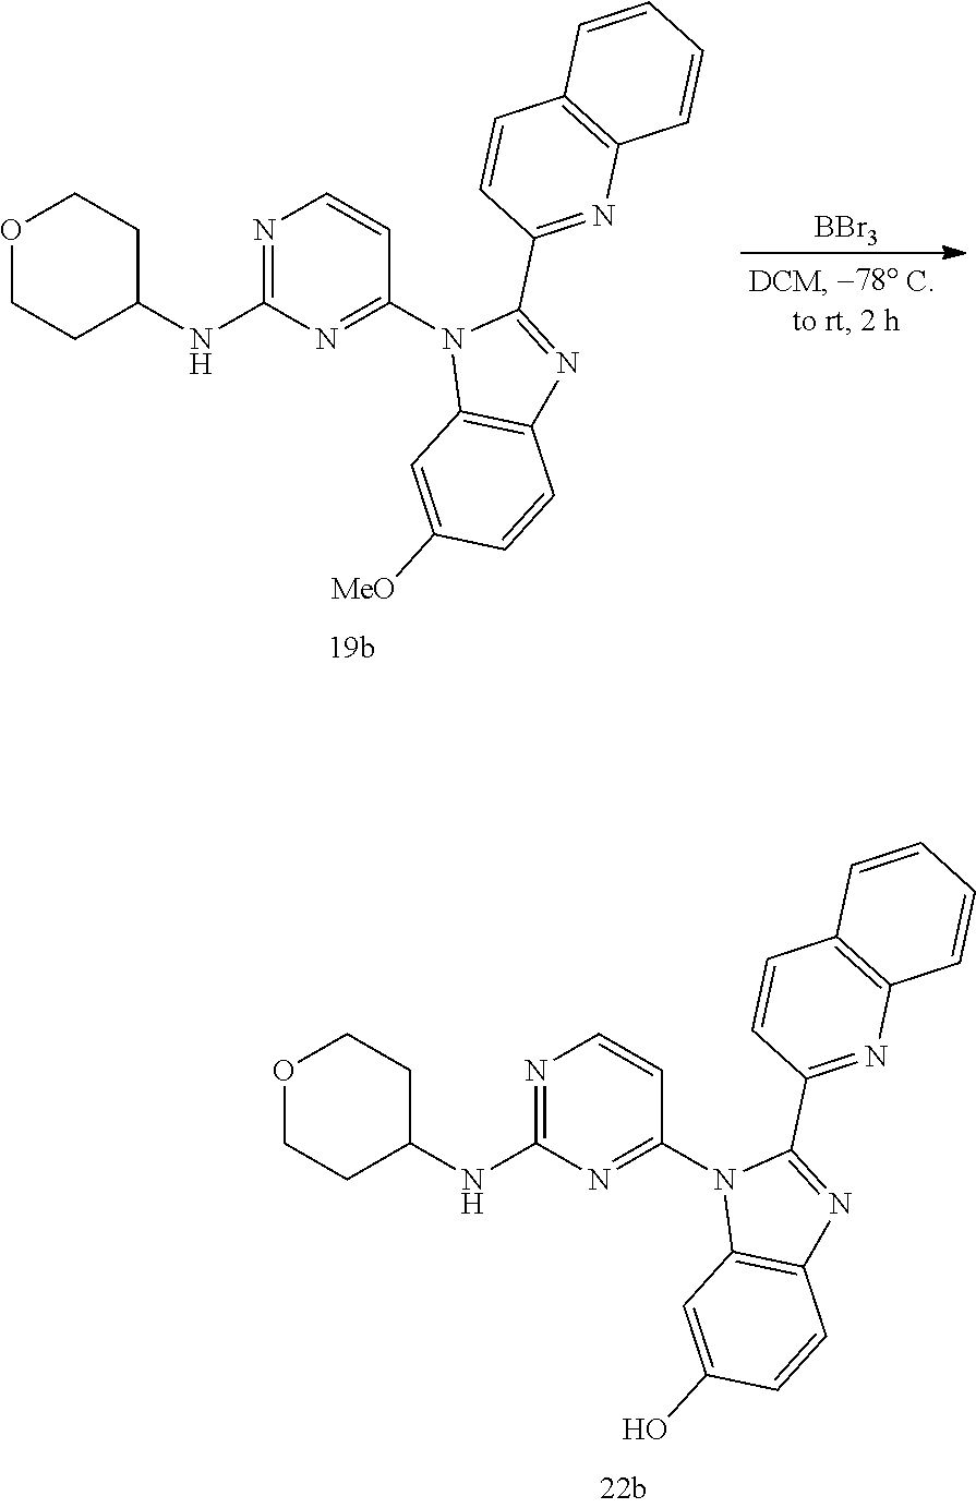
O1CCC(NC2=NC=CC(N3C4=C(N=C3C3=NC5=C(C=C3)C=CC=C5)C=CC(O)=C4)=N2)CC1.O1CCC(NC2=NC=CC(N3C4=C(N=C3C3=NC5=C(C=C3)C=CC=C5)C=CC([MeO])=C4)=N2)CC1.[BBr3]
